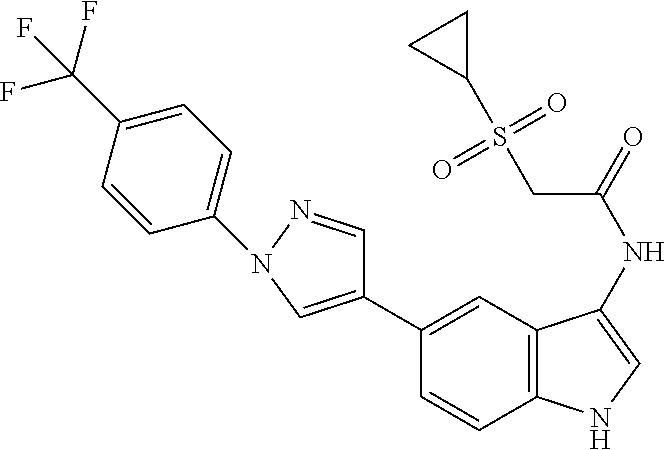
C1(C2=CN(C3=CC=C(C(F)(F)F)C=C3)N=C2)=CC2=C(C=C1)NC=C2NC(CS(C1CC1)(=O)=O)=O
